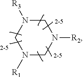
N1([R2])CN([R3])CN([R1])C1
